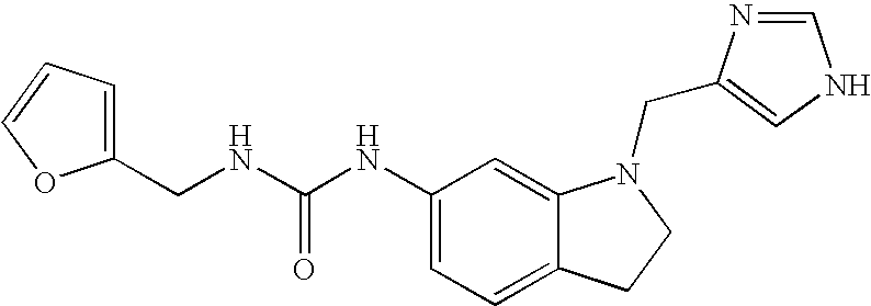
C1(NC(NCC2=CC=CO2)=O)=CC=C2C(=C1)N(CC1=CNC=N1)CC2
